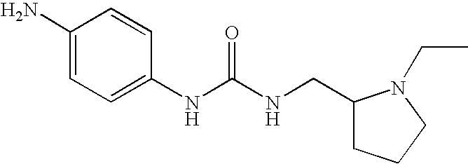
C1(N)=CC=C(NC(NCC2CCCN2CC)=O)C=C1
